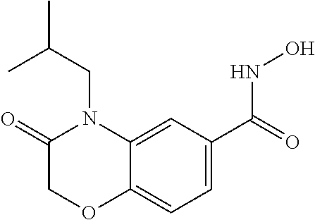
C1=C(C(=O)NO)C=C2C(=C1)OCC(=O)N2CC(C)C
